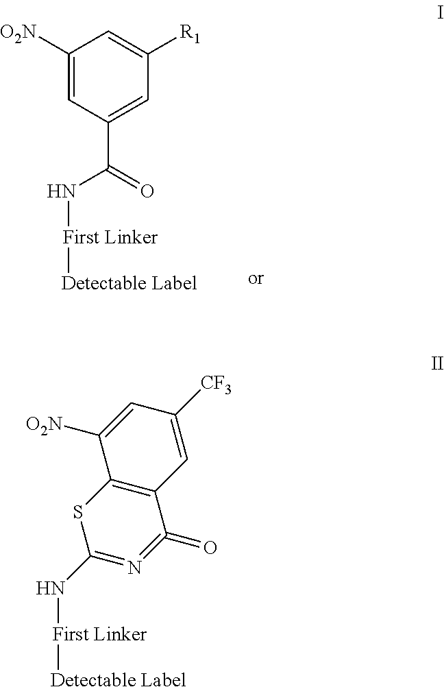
C1([O2N])=CC(C(=O)N[First Linker][Detectable Label])=CC([R1])=C1.N([First Linker][Detectable Label])C1=N=C(=O)C2=C(S1)C([O2N])=CC([CF3])=C2
